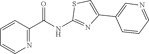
N1=C(C(NC2=NC(C3=CN=CC=C3)=CS2)=O)C=CC=C1
